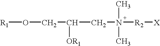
[R1]OCC([OR1])CN(C)(C)[R2][X]
